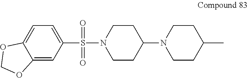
C1(S(N2CCC(N3CCC(C)CC3)CC2)(=O)=O)=CC=C2C(=C1)OCO2
